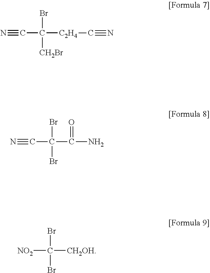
N#CC([C2H4]C#N)(Br)[CH2Br].N#CC(C(=O)N)(Br)Br.[NO2]C([CH2OH])(Br)Br
